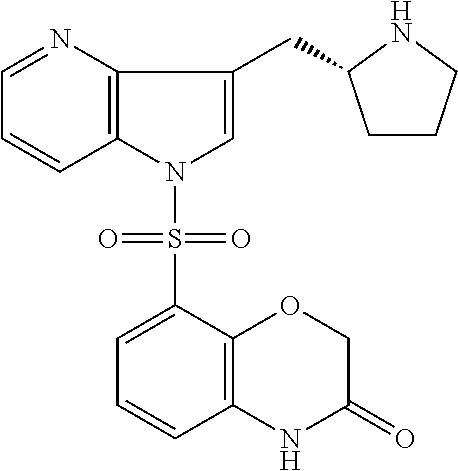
C1=NC2=C(C=C1)N(S(=O)(=O)C1=CC=CC3=C1OCC(=O)N3)C=C2CC1CCCN1
